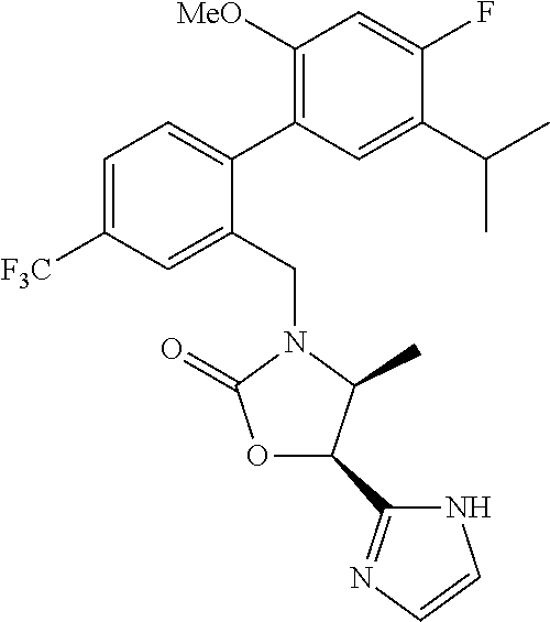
C1(C(C)C)=CC(C2=CC=C([F3C])C=C2CN2C(C)C(C3=NC=CN3)OC2=O)=C([MeO])C=C1F
